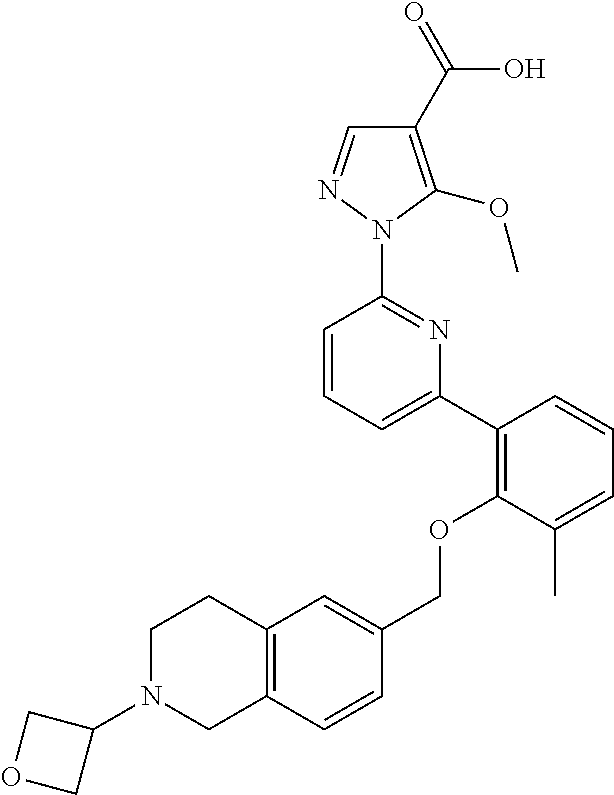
C1(C2=C(OCC3=CC4=C(C=C3)CN(C3COC3)CC4)C(C)=CC=C2)=CC=CC(N2N=CC(C(=O)O)=C2OC)=N1
